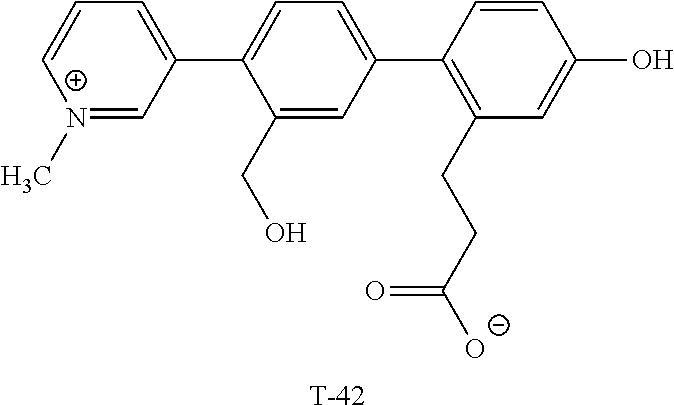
[N+]1(C)=CC(C2=CC=C(C3=C(CCC([O-])=O)C=C(O)C=C3)C=C2CO)=CC=C1.[T]
